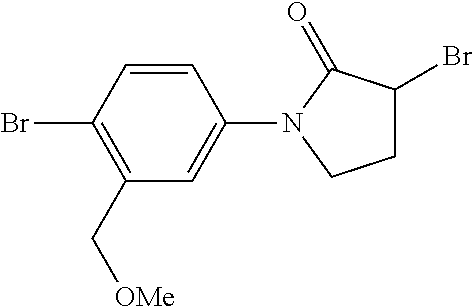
C1=CC(N2C(=O)C(Br)CC2)=CC(C[OMe])=C1Br
